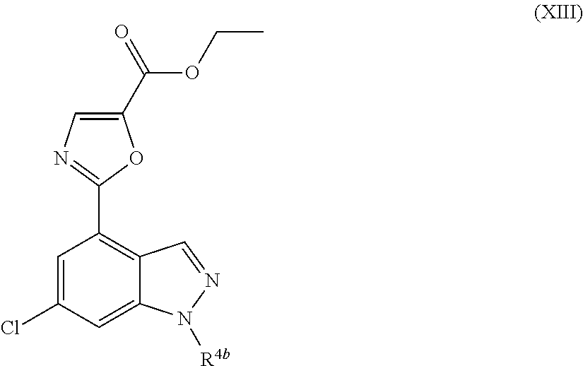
C1=C(Cl)C=C2C(=C1C1=NC=C(C(OCC)=O)O1)C=NN2[R4b]
